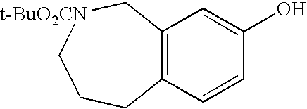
C12=C(C[t-BuO2CN]CCC1)C=C(O)C=C2
